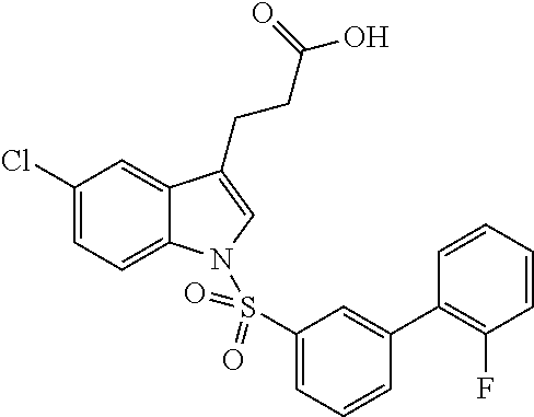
C1(Cl)=CC=C2C(=C1)C(CCC(O)=O)=CN2S(C1=CC=CC(C2=C(F)C=CC=C2)=C1)(=O)=O
